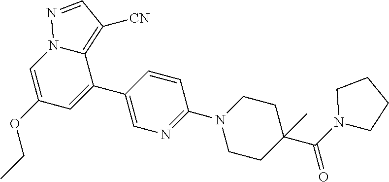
C1=C(C2=CC(OCC)=CN3C2=C([CN])C=N3)C=CC(N2CCC(C(N3CCCC3)=O)(C)CC2)=N1
